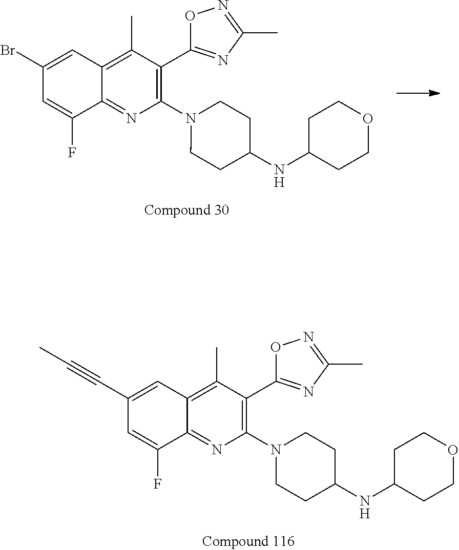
C12=NC(N3CCC(NC4CCOCC4)CC3)=C(C3=NC(C)=NO3)C(C)=C1C=C(Br)C=C2F.C12=NC(N3CCC(NC4CCOCC4)CC3)=C(C3=NC(C)=NO3)C(C)=C1C=C(C#CC)C=C2F
